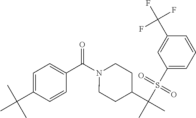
C1=C(C(C)(C)C)C=CC(C(=O)N2CCC(C(C)(S(C3=CC=CC(C(F)(F)F)=C3)(=O)=O)C)CC2)=C1
